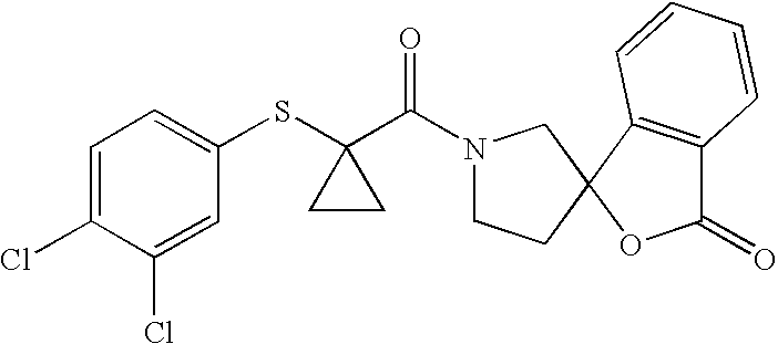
C1=C(Cl)C(Cl)=CC(SC2(C(=O)N3CCC4(C3)OC(=O)C3=C4C=CC=C3)CC2)=C1
